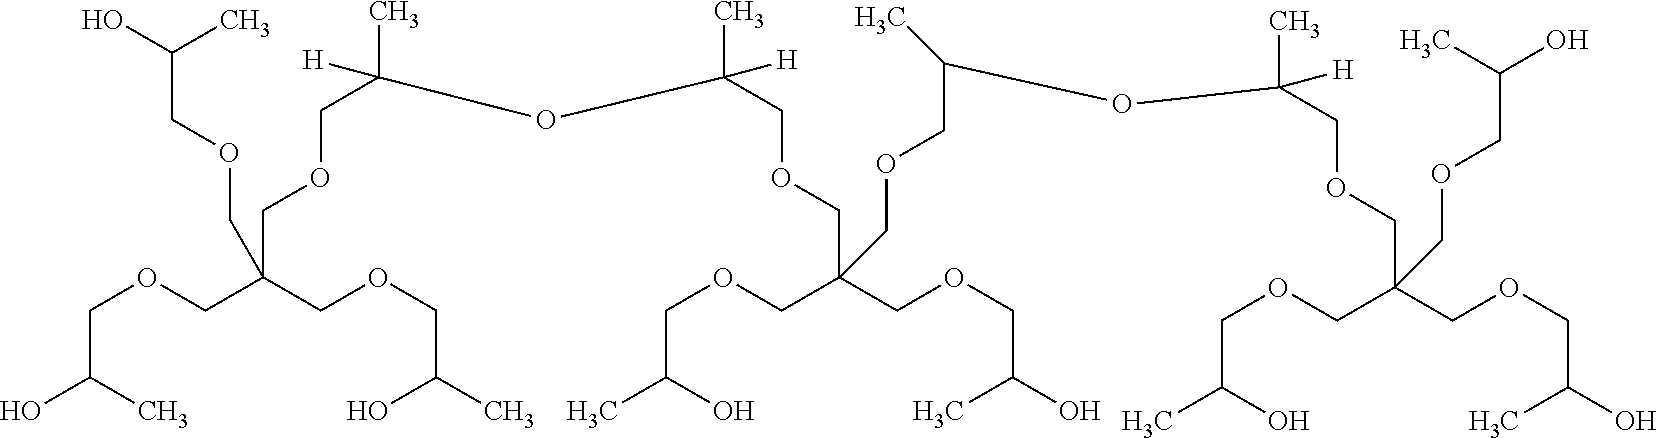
C(OCC(C)O)C(COCC(O)C)(COCC(O)C)COCC(C)([H])OC(COCC(COCC(O)C)(COCC(C)O)COCC(OC(COCC(COCC(O)C)(COCC(C)O)COCC(O)C)(C)[H])C)(C)[H]
